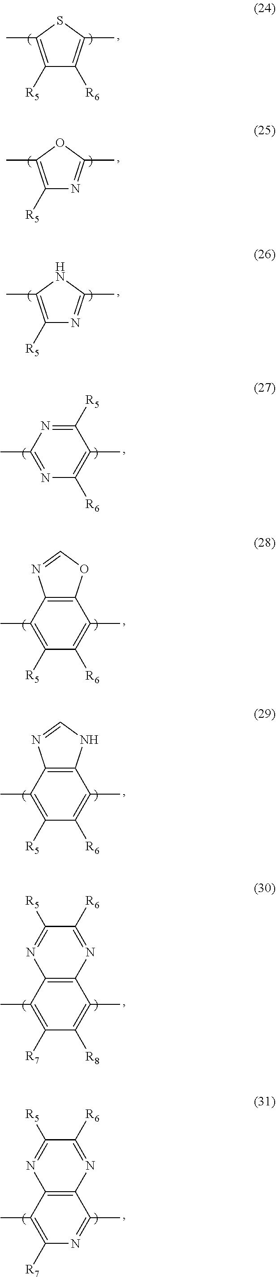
C1([R5])=C(C)SC(C)=C1[R6].C1([R5])=C(C)OC(C)=N1.C1([R5])=C(C)NC(C)=N1.C1(C)=NC([R6])=C(C)C([R5])=N1.C1(C)=C([R5])C([R6])=C(C)C2=C1N=CO2.C1(C)=C([R5])C([R6])=C(C)C2=C1N=CN2.C1(C)=C([R7])C([R8])=C(C)C2=C1N=C([R5])C([R6])=N2.C1(C)=C([R7])N=C(C)C2=C1N=C([R5])C([R6])=N2
